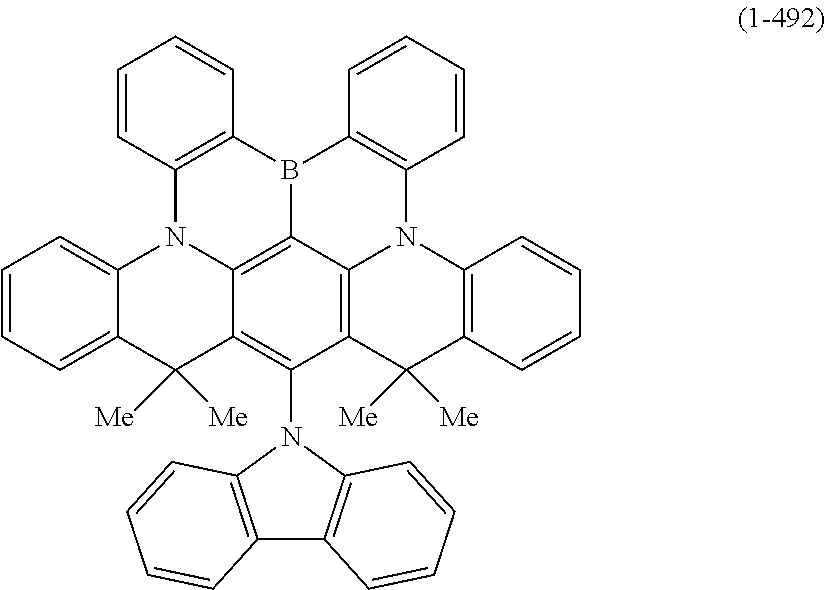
C1=CC2=C(C=C1)B1C3=C4N2C2=CC=CC=C2C([Me])([Me])C4=C(N2C4=C(C5=C2C=CC=C5)C=CC=C4)C2=C3N(C3=C1C=CC=C3)C1=C(C=CC=C1)C2([Me])[Me]
